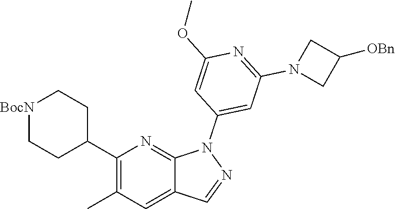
C1(C2CC[BocN]CC2)=C(C)C=C2C(=N1)N(C1=CC(N3CC([OBn])C3)=NC(OC)=C1)N=C2
